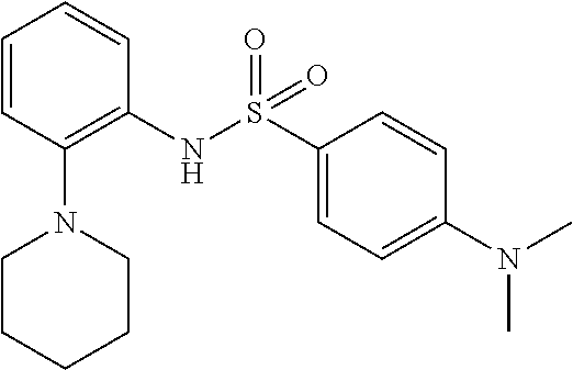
C1=CC(N2CCCCC2)=C(NS(C2=CC=C(N(C)C)C=C2)(=O)=O)C=C1
